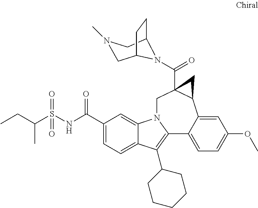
C1(C(NS(C(CC)C)(=O)=O)=O)=CC=C2C(=C1)N1C(=C2C2CCCCC2)C2=CC=C(OC)C=C2C2C(C(=O)N3C4CCC3CN(C)C4)(C1)C2
